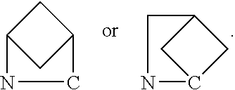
C1C2CC1CN2.C12CC(C1)CN2
